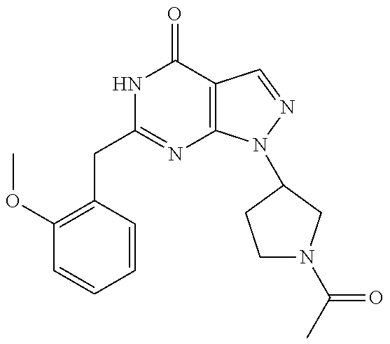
C1(CC2=NC3=C(C(=O)N2)C=NN3C2CN(C(C)=O)CC2)=C(OC)C=CC=C1
